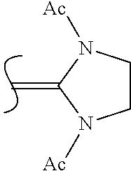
C=C1N([Ac])CCN1[Ac]
